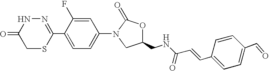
N1=C(C2=CC=C(N3CC(CNC(C=CC4=CC=C(C=O)C=C4)=O)OC3=O)C=C2F)SCC(=O)N1
